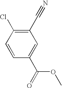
C1=CC(C(=O)OC)=CC(C#N)=C1Cl
